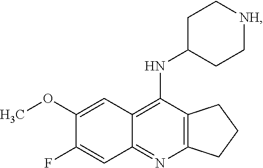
C12=C(N=C3C(=C1NC1CC[NH]CC1)C=C(OC)C(F)=C3)CCC2
